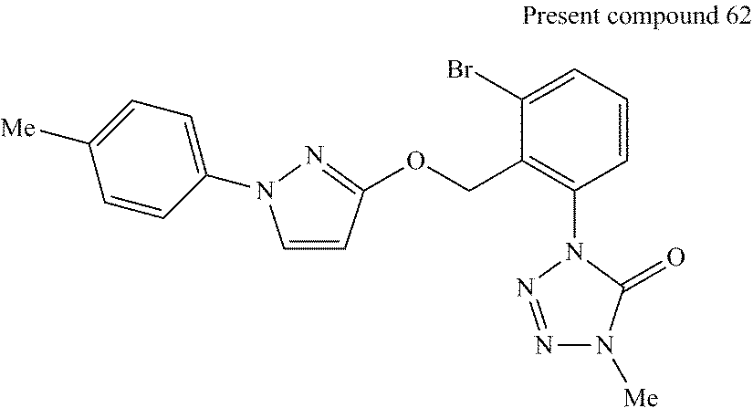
C1=CC(OCC2=C(N3N=NN([Me])C3=O)C=CC=C2Br)=NN1C1=CC=C([Me])C=C1
